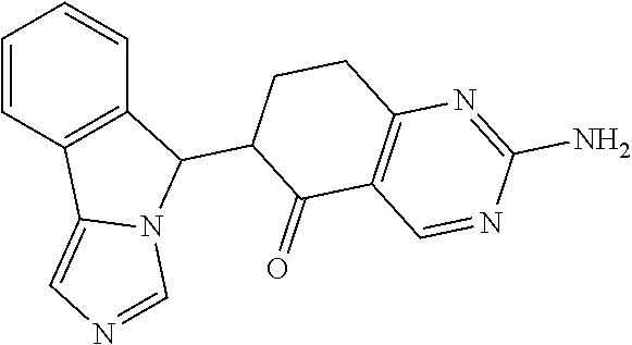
C1=CC2=C(C=C1)C(C1C(=O)C3=C(CC1)N=C(N)N=C3)N1C2=CN=C1
